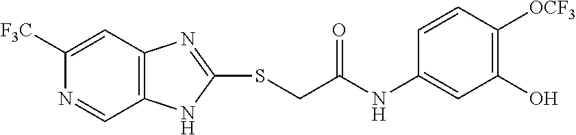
C1([F3C])=CC2=C(C=N1)NC(SCC(NC1=CC(O)=C([OCF3])C=C1)=O)=N2
